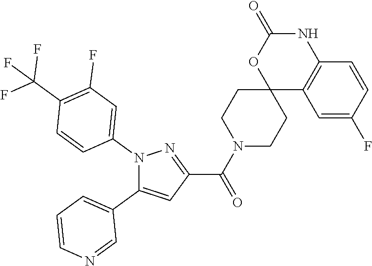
N1(C2=CC(F)=C(C(F)(F)F)C=C2)C(C2=CC=CN=C2)=CC(C(N2CCC3(CC2)C2=C(NC(=O)O3)C=CC(F)=C2)=O)=N1
